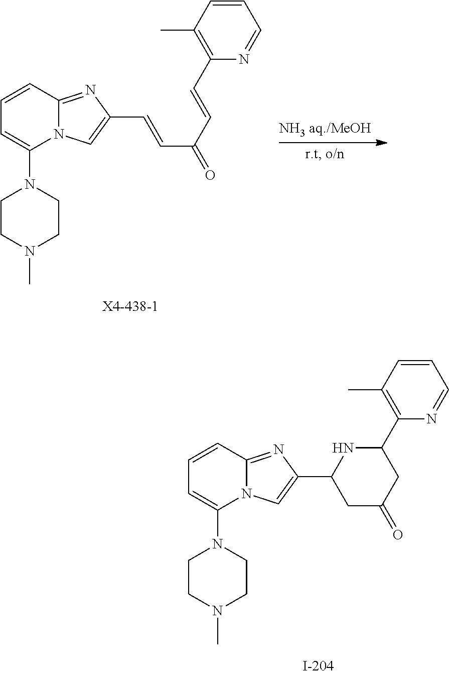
C1=CC2=NC(C=CC(C=CC3=C(C)C=CC=N3)=O)=CN2C(N2CCN(C)CC2)=C1.C1=CC2=NC(C3CC(=O)CC(C4=C(C)C=CC=N4)N3)=CN2C(N2CCN(C)CC2)=C1
